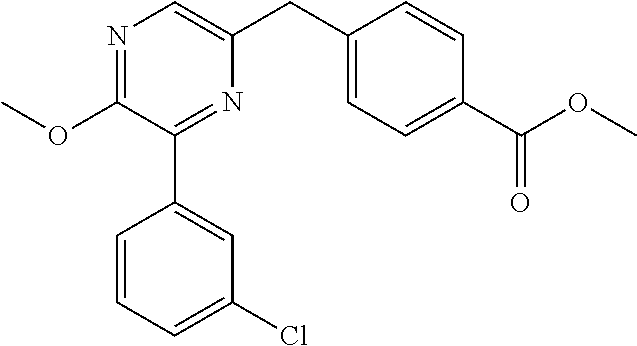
N1=C(OC)C(C2=CC(Cl)=CC=C2)=NC(CC2=CC=C(C(OC)=O)C=C2)=C1
